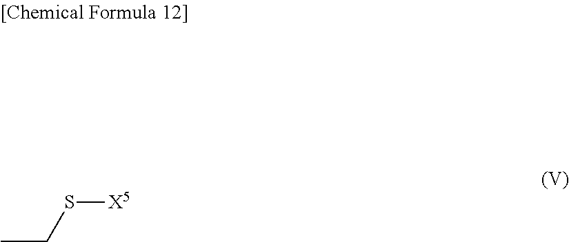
C(S[X5])C
